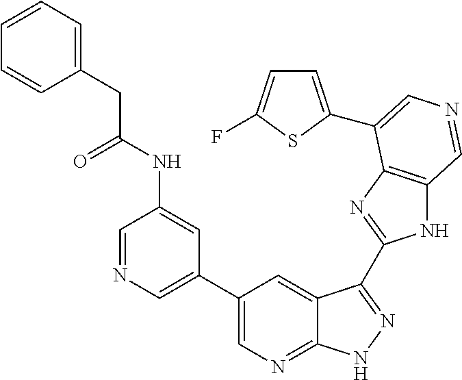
C1(C2=CN=CC(NC(CC3=CC=CC=C3)=O)=C2)=CN=C2C(=C1)C(C1=NC3=C(N1)C=NC=C3C1=CC=C(F)S1)=NN2
